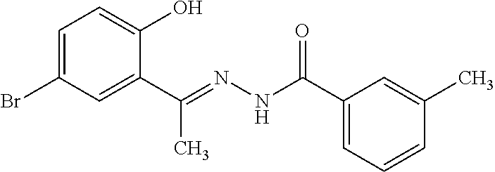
C1=C(Br)C=C(C(C)=NNC(=O)C2=CC=CC(C)=C2)C(O)=C1
